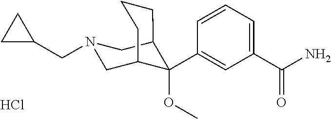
C1(C(N)=O)=CC=CC(C2(OC)C3CN(CC4CC4)CC2CCC3)=C1.Cl
